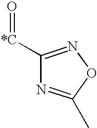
[*C](=O)C1=NOC(C)=N1
